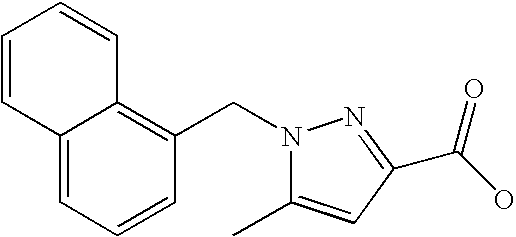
C12=CC=CC(CN3C(C)=CC(C(O)=O)=N3)=C1C=CC=C2
